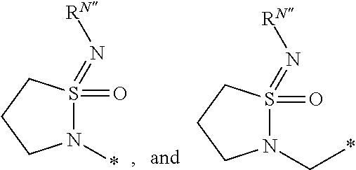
N1(*)S(=O)(=N[RN])CCC1.N1(C*)S(=O)(=N[RN])CCC1
